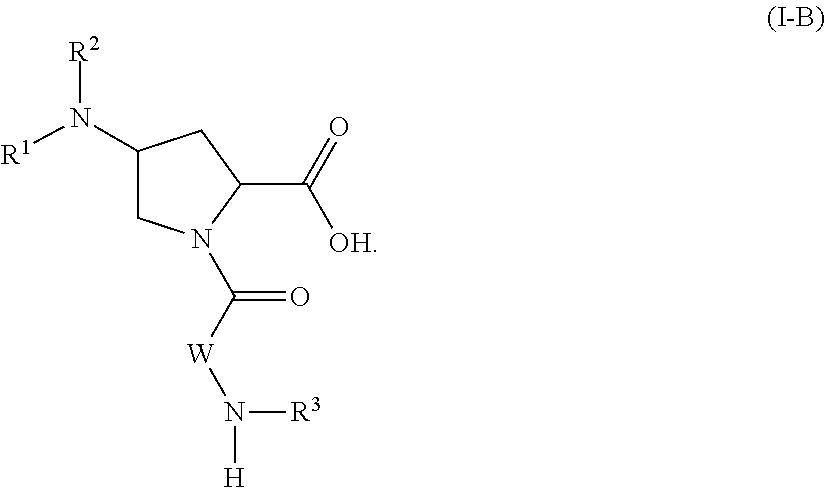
C1(N([R1])[R2])CN(C([W]N([R3])[H])=O)C(C(=O)[OH])C1
